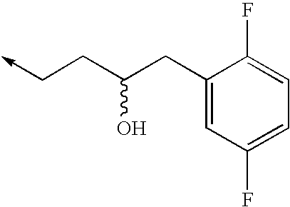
C1(CC(CC->C)O)=CC(F)=CC=C1F
